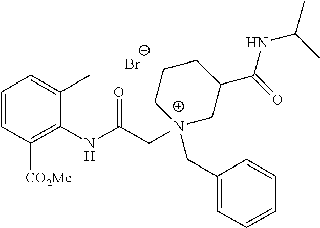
[Br-].C1=CC([CO2Me])=C(NC(C[N+]2(CC3=CC=CC=C3)CC(C(=O)NC(C)C)CCC2)=O)C(C)=C1
